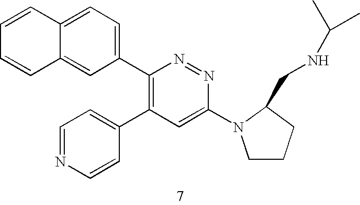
C1=CC=CC2=CC(C3=C(C4=CC=NC=C4)C=C(N4CCCC4CNC(C)C)N=N3)=CC=C12
